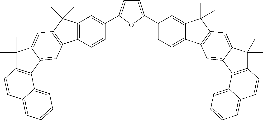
C12=C(C=CC(C3=CC=C(C4=CC=C5C(=C4)C(C)(C)C4=C5C=C5C(=C4)C(C)(C)C4=C5C5=CC=CC=C5C=C4)O3)=C1)C1=C(C2(C)C)C=C2C(=C1)C1=C(C2(C)C)C=CC2=CC=CC=C12
